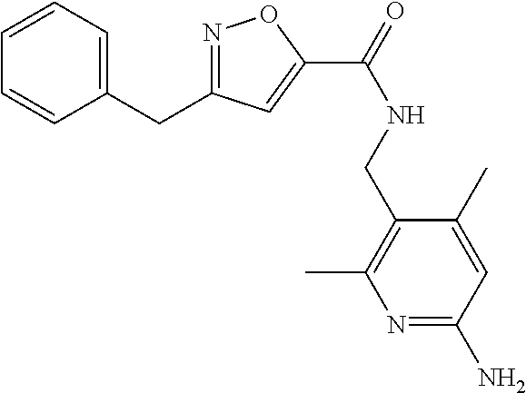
C1(CC2=NOC(C(NCC3=C(C)N=C(N)C=C3C)=O)=C2)=CC=CC=C1
